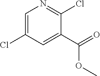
C1(Cl)=CN=C(Cl)C(C(=O)OC)=C1
